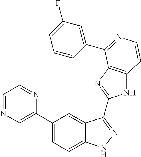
C1(C2=CN=CC=N2)=CC=C2C(=C1)C(C1=NC3=C(N1)C=CN=C3C1=CC(F)=CC=C1)=NN2
